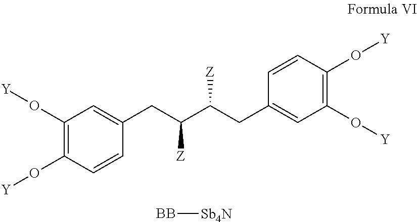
C1(O[Y])=C(O[Y])C=CC(CC(C(CC2=CC(O[Y])=C(O[Y])C=C2)[Z])[Z])=C1.[BB][Sb4N]
